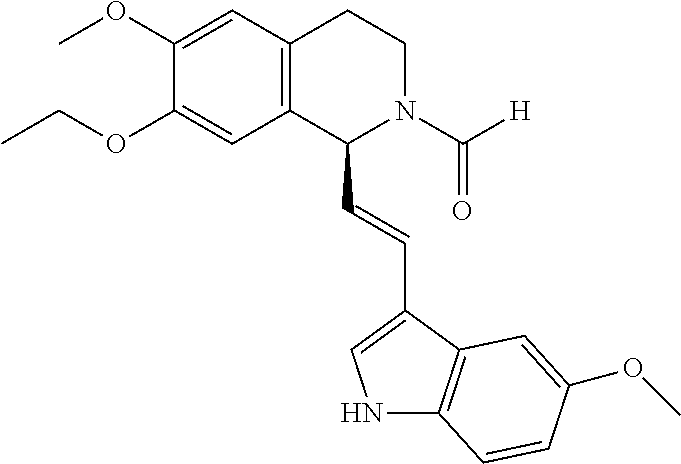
C(OC1=CC2=C(C=C1OC)CCN(C([H])=O)C2C=CC1=CNC2=C1C=C(OC)C=C2)C
